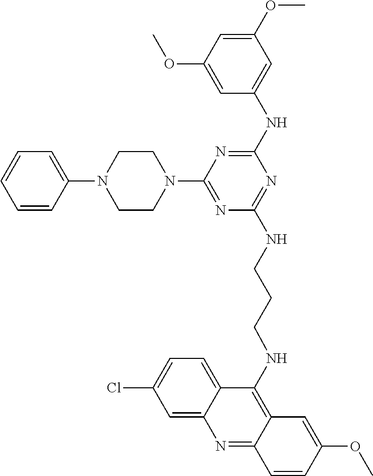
C1(OC)=CC(OC)=CC(NC2=NC(N3CCN(C4=CC=CC=C4)CC3)=NC(NCCCNC3=C4C(=NC5=CC(Cl)=CC=C35)C=CC(OC)=C4)=N2)=C1
